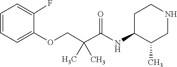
C1=C(F)C(OCC(C)(C(=O)NC2C(C)CNCC2)C)=CC=C1
